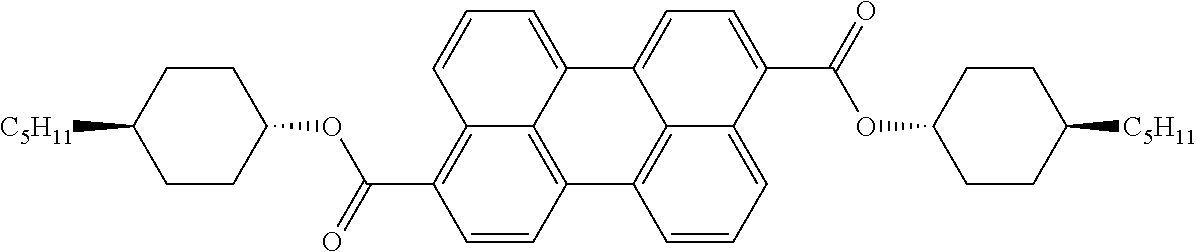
C12=C3C(=CC=CC3=C(C(=O)OC3CCC([C5H11])CC3)C=C1)C1=CC=C(C(=O)OC3CCC([C5H11])CC3)C3=CC=CC2=C13
